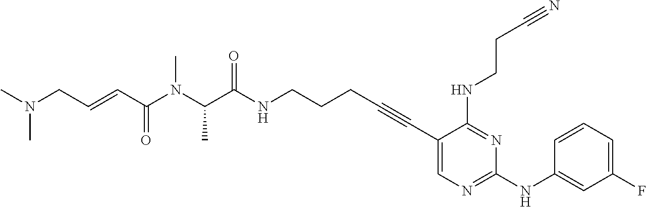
C1(C#CCCCNC(C(N(C(C=CCN(C)C)=O)C)C)=O)=CN=C(NC2=CC(F)=CC=C2)N=C1NCCC#N
